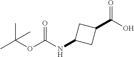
C(OC(NC1CC(C(O)=O)C1)=O)(C)(C)C
